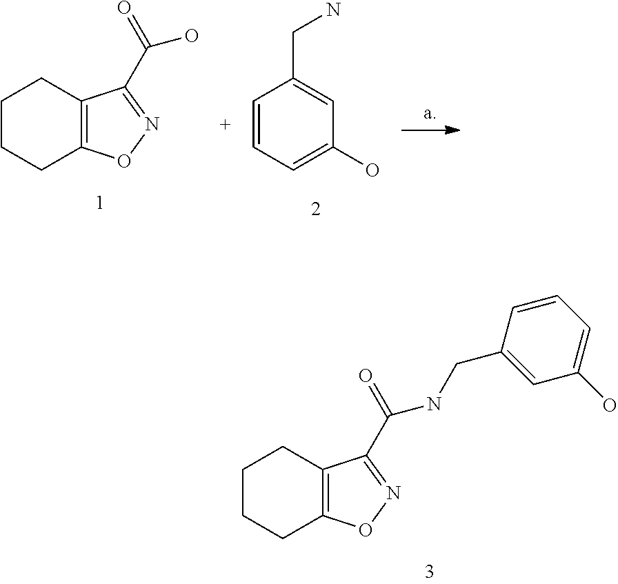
C1CCC2=C(C1)C(C(=O)NCC1=CC(O)=CC=C1)=NO2.C1CCC2=C(C1)C(C(=O)O)=NO2.C1=CC=C(O)C=C1CN
